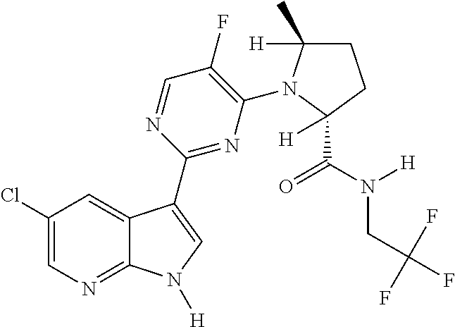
C1(Cl)=CN=C2C(=C1)C(C1=NC(N3C(C)([H])CCC3(C(N([H])CC(F)(F)F)=O)[H])=C(F)C=N1)=CN2[H]
